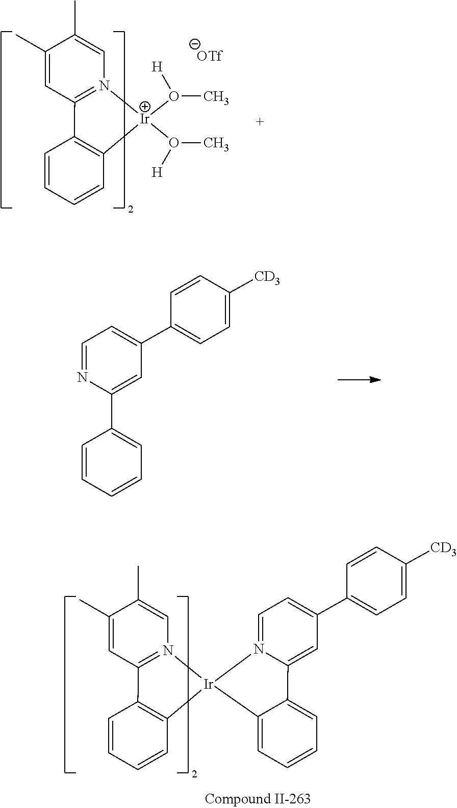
C1(C2=CC=NC(C3=CC=CC=C3)=C2)=CC=C([CD3])C=C1.C1(C2=CC=N3C(=C2)C2=CC=CC=C2[Ir]32N3=C(C=C(C)C(C)=C3)C3=C2C=CC=C3)=CC=C([CD3])C=C1.C1=C(C)C(C)=CN2=C1C1=C(C=CC=C1)[Ir]2(O(C)[H])O(C)[H]
